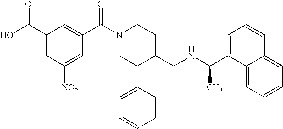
C1(C(N2CC(C3=CC=CC=C3)C(CNC(C3=CC=CC4=CC=CC=C34)C)CC2)=O)=CC(C(O)=O)=CC([NO2])=C1
